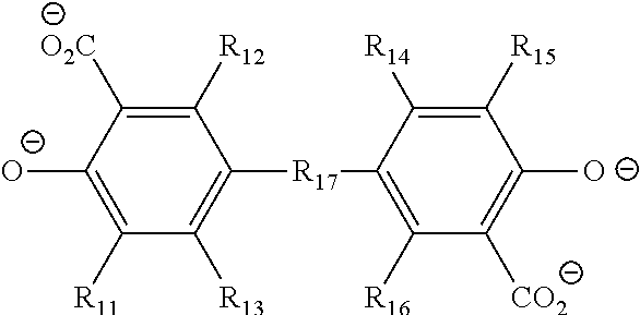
C1([R12])=C([O2C])C([O-])=C([R11])C([R13])=C1[R17]C1=C([R16])C([CO2])=C([O-])C([R15])=C1[R14]
